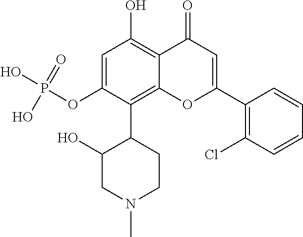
C1=C(OP(O)(O)=O)C(C2C(O)CN(C)CC2)=C2C(=C1O)C(=O)C=C(C1=C(Cl)C=CC=C1)O2
